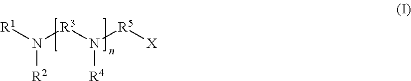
[R1]N([R3]N([R5][X])[R4])[R2]
